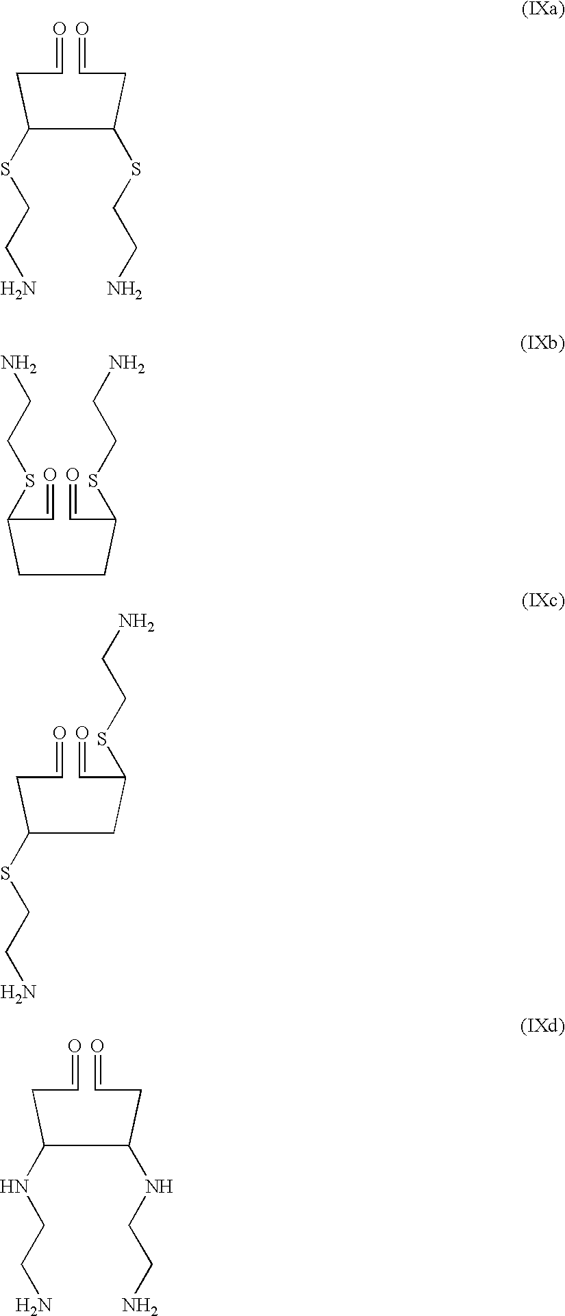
C(CC=O)(C(CC=O)SCCN)SCCN.C(C(SCCN)C=O)CC(SCCN)C=O.C(CC=O)(CC(SCCN)C=O)SCCN.C(CC=O)(C(CC=O)NCCN)NCCN
